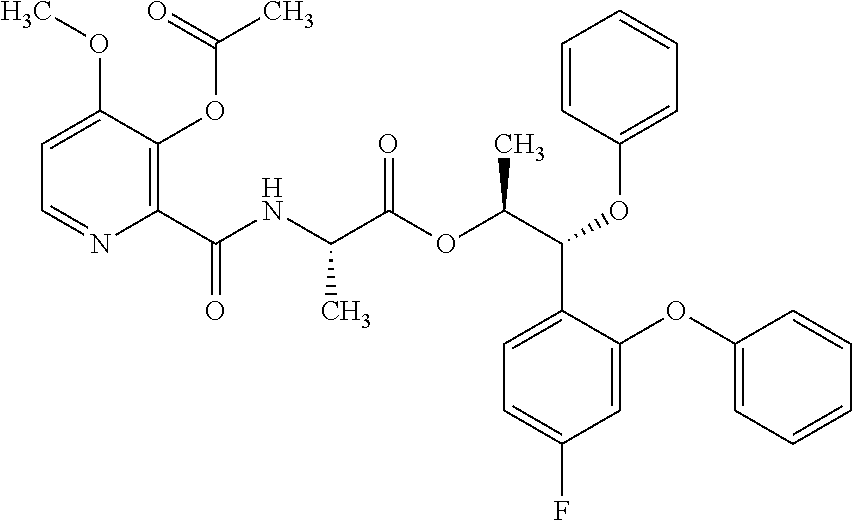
C1=C(OC)C(OC(C)=O)=C(C(NC(C(OC(C(OC2=CC=CC=C2)C2=CC=C(F)C=C2OC2=CC=CC=C2)C)=O)C)=O)N=C1
